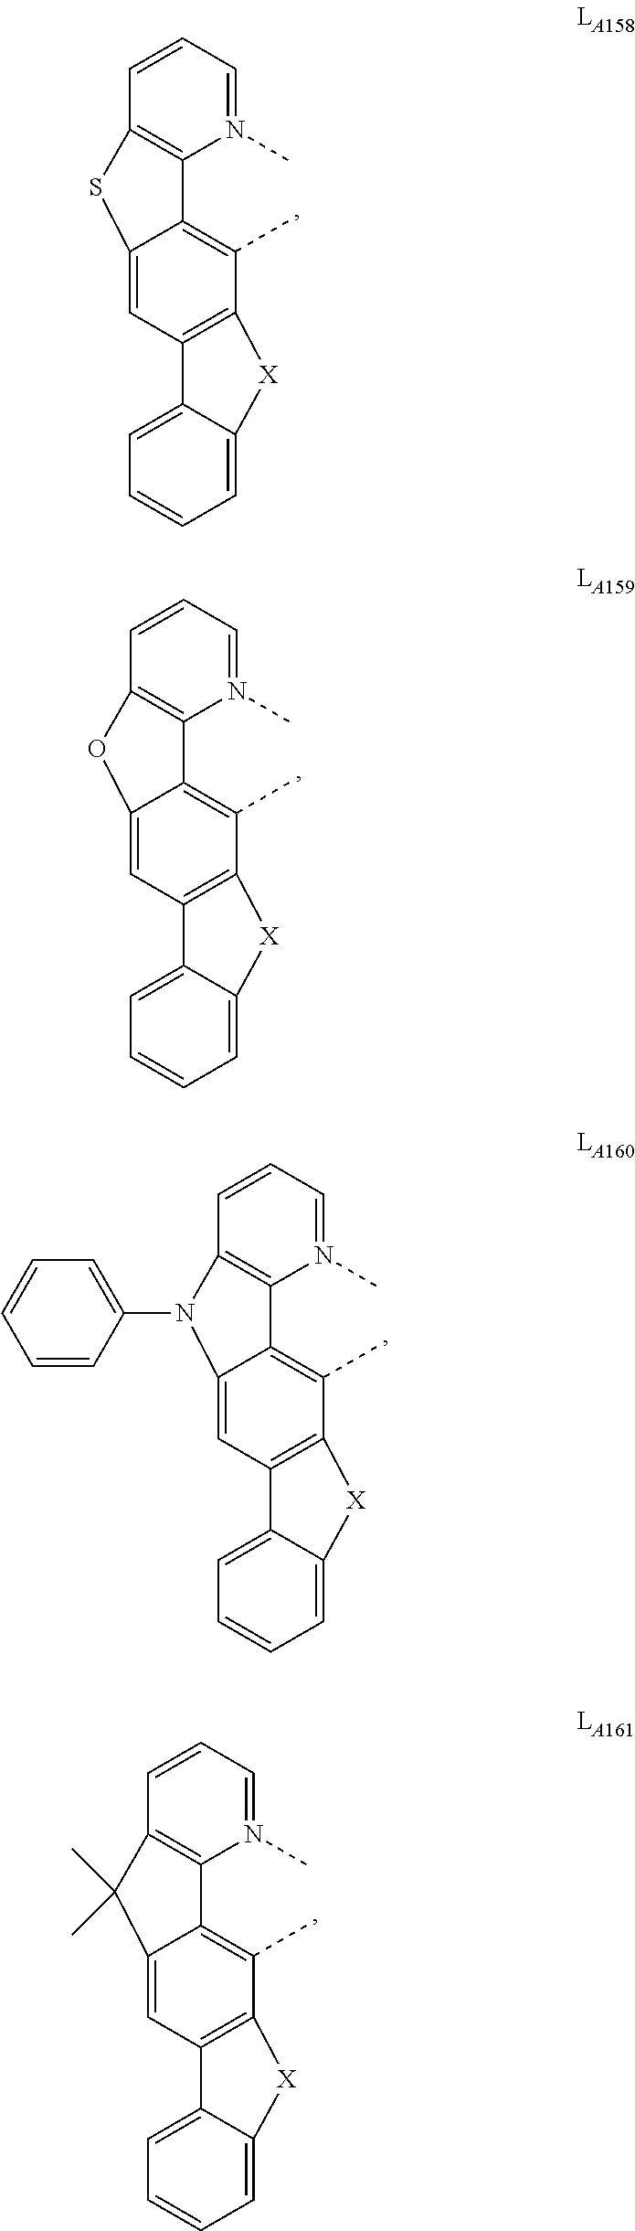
C12=CC3=C(C(C)=C1C1=C(C=CC=N1C)S2)[X]C1=CC=CC=C31.C12=CC3=C(C(C)=C1C1=C(C=CC=N1C)O2)[X]C1=CC=CC=C31.C12=CC3=C(C(C)=C1C1=C(C=CC=N1C)N2C1=CC=CC=C1)[X]C1=CC=CC=C31.C12=CC3=C(C(C)=C1C1=C(C=CC=N1C)C2(C)C)[X]C1=CC=CC=C31
